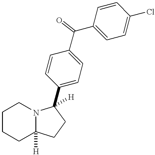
C1=CC(C2([H])N3C([H])(CCCC3)CC2)=CC=C1C(=O)C1=CC=C(Cl)C=C1
